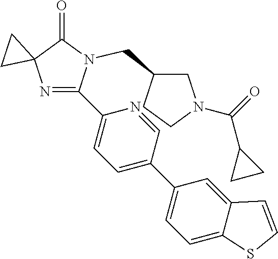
N1=C(C2=CC=C(C3=CC=C4C(=C3)C=CS4)C=N2)N(CC2CN(C(=O)C3CC3)CC2)C(=O)C12CC2
